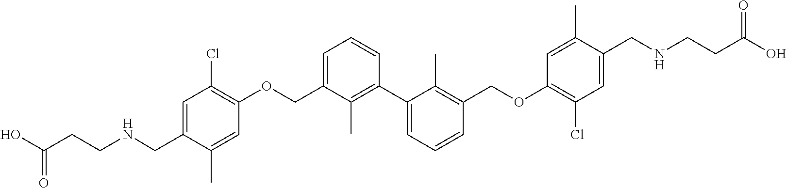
C1=C(CNCCC(O)=O)C(C)=CC(OCC2=CC=CC(C3=CC=CC(COC4=C(Cl)C=C(CNCCC(O)=O)C(C)=C4)=C3C)=C2C)=C1Cl
